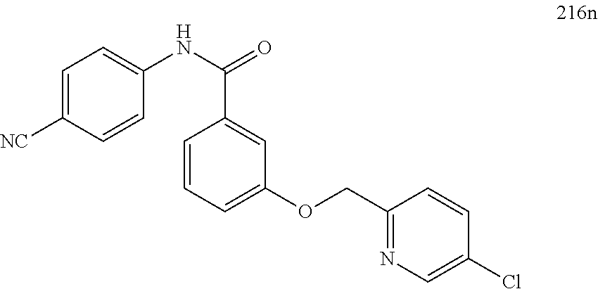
C1=C([NC])C=CC(NC(=O)C2=CC(OCC3=NC=C(Cl)C=C3)=CC=C2)=C1
